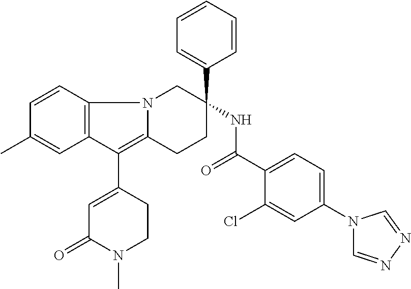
C12=C(C=CC(C)=C1)N1C(=C2C2=CC(=O)N(C)CC2)CCC(C2=CC=CC=C2)(NC(=O)C2=CC=C(N3C=NN=C3)C=C2Cl)C1
